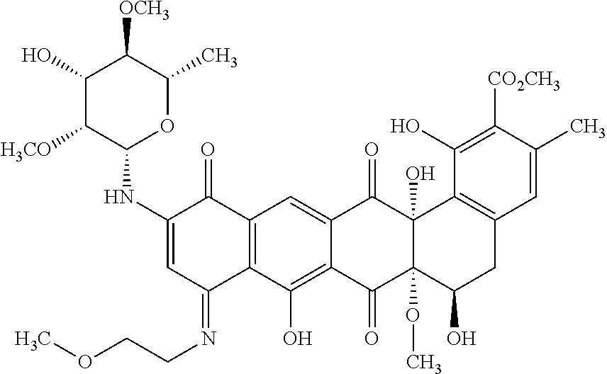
C1(NC2OC(C)C([OCH3])C(O)C2[H3CO])=CC(=NCCOC)C2=C(C1=O)C=C1C(=C2O)C(=O)C2(OC)C(O)(C1=O)C1=C(CC2O)C=C(C)C([CO2CH3])=C1O
